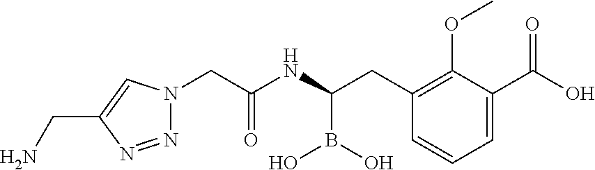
C(B(O)O)(CC1=C(OC)C(C(O)=O)=CC=C1)NC(CN1N=NC(CN)=C1)=O
